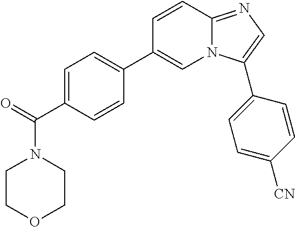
C1=C(C(=O)N2CCOCC2)C=CC(C2=CN3C(=NC=C3C3=CC=C([CN])C=C3)C=C2)=C1
